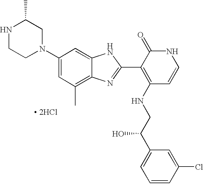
N1CCN(C2=CC(C)=C3C(=C2)NC(C2=C(NCC(C4=CC=CC(Cl)=C4)O)C=CNC2=O)=N3)CC1C.[ 2HCl]
